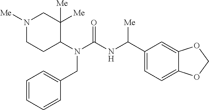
N1([Me])CCC(N(C(NC(C2=CC=C3C(=C2)OCO3)[Me])=O)CC2=CC=CC=C2)C([Me])([Me])C1
